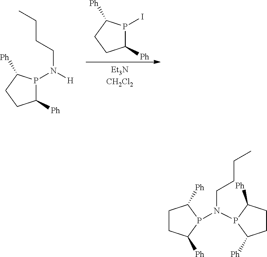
C1([Ph])P(I)C([Ph])CC1.C1([Ph])P(N([H])CCCC)C([Ph])CC1.C1CC([Ph])P(N(CCCC)P2C([Ph])CCC2[Ph])C1[Ph]
